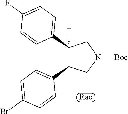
C1(C2=CC=C(F)C=C2)(C)C(C2=CC=C(Br)C=C2)CN([Boc])C1
